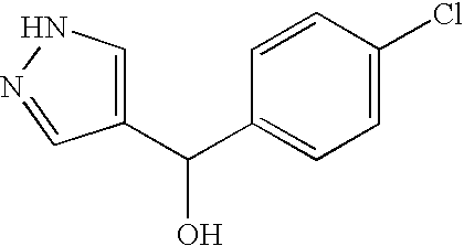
C1=C(C(O)C2=CC=C(Cl)C=C2)C=NN1
